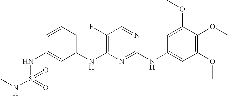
C1=CC=C(NC2=C(F)C=NC(NC3=CC(OC)=C(OC)C(OC)=C3)=N2)C=C1NS(NC)(=O)=O
